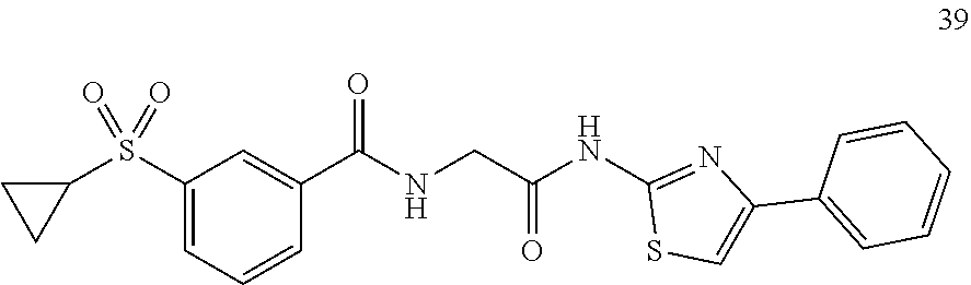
C1(S(C2CC2)(=O)=O)=CC=CC(C(NCC(NC2=NC(C3=CC=CC=C3)=CS2)=O)=O)=C1
